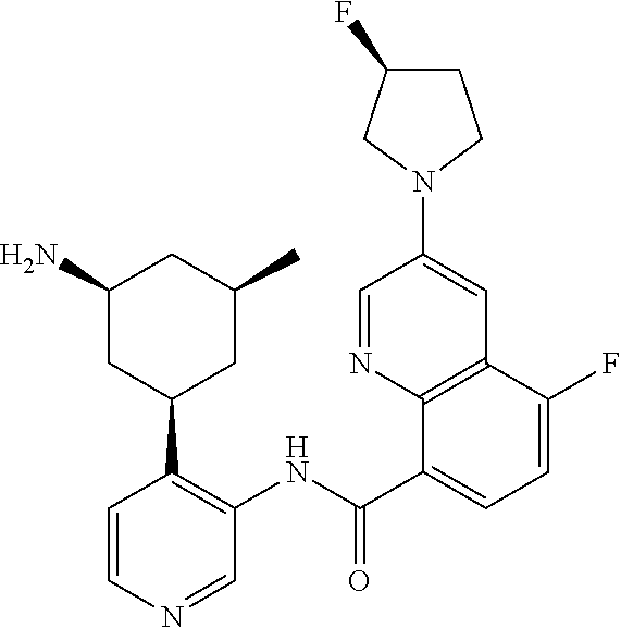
C1(C(NC2=C(C3CC(C)CC(N)C3)C=CN=C2)=O)=CC=C(F)C2=C1N=CC(N1CCC(F)C1)=C2
